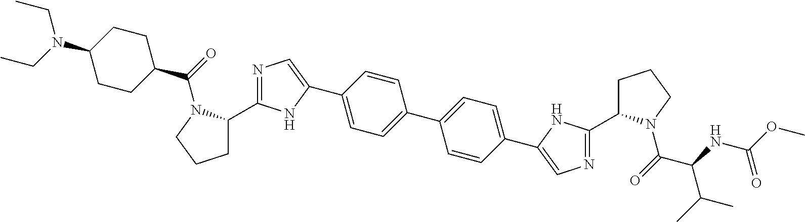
C1C(C2=NC=C(C3=CC=C(C4=CC=C(C5=CN=C(C6CCCN6C(=O)C(NC(OC)=O)C(C)C)N5)C=C4)C=C3)N2)N(C(=O)C2CCC(N(CC)CC)CC2)CC1
